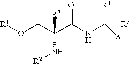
O(CC(C(NC([A])([R5])[R4])=O)([R3])N[R2])[R1]
